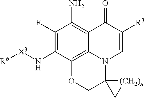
C1(F)=C(N[X3][Rb])C2=C3C(=C1N)C(=O)C([R3])=CN3C1(CO2)[(CH2)n]C1
